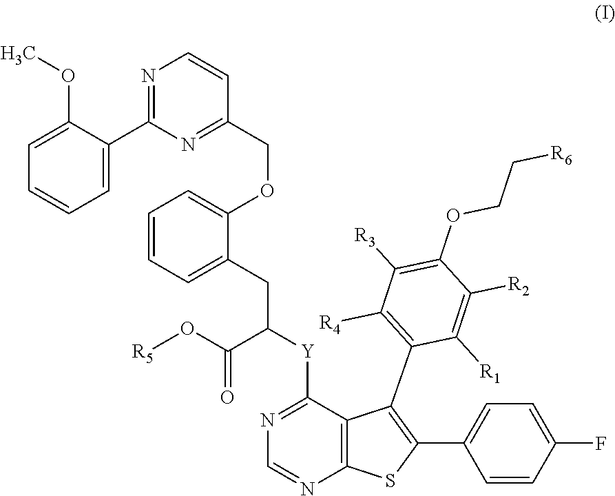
C1=CC(F)=CC=C1C1=C(C2=C([R4])C([R3])=C(OCC[R6])C([R2])=C2[R1])C2=C(S1)N=CN=C2[Y]C(C(O[R5])=O)CC1=CC=CC=C1OCC1=NC(C2=CC=CC=C2OC)=NC=C1
